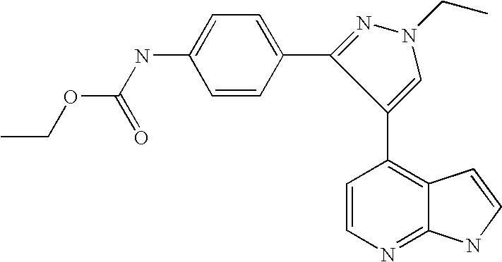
C(OC(NC1=CC=C(C2=NN(CC)C=C2C2=C3C(=NC=C2)NC=C3)C=C1)=O)C
